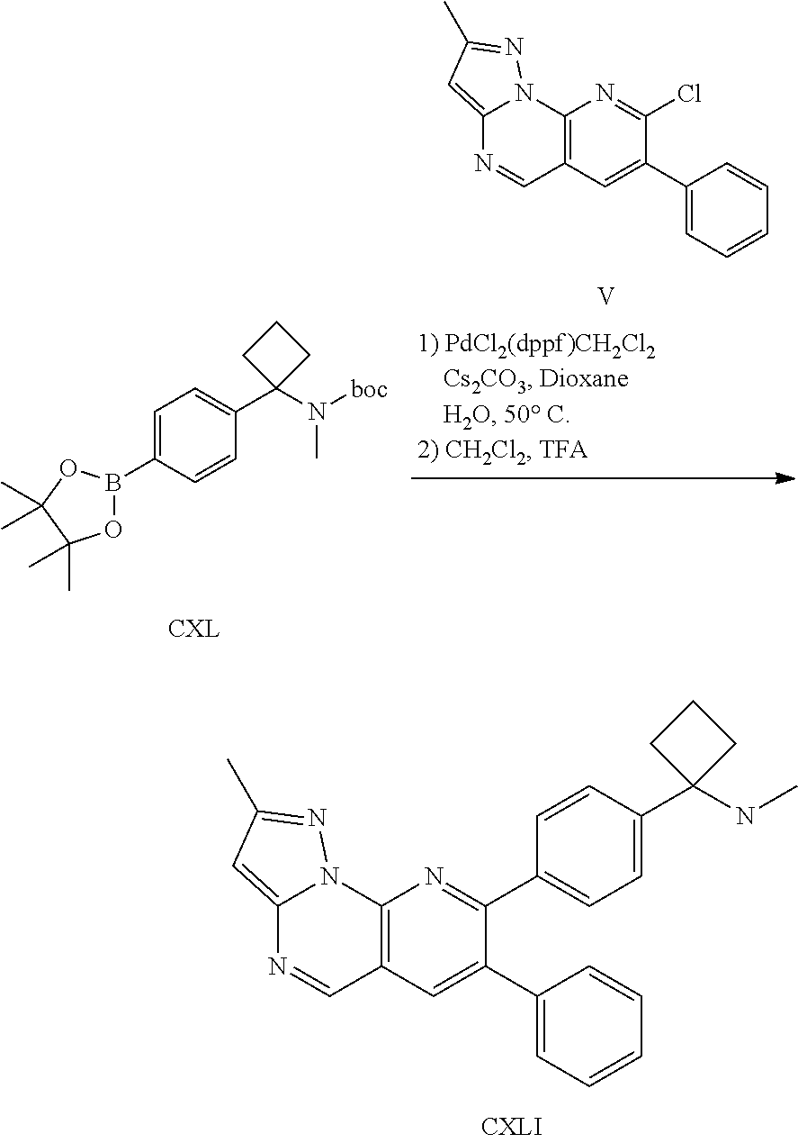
C1=C(B2OC(C)(C)C(C)(C)O2)C=CC(C2(N(C)[boc])CCC2)=C1.C12=C(C=C(C3=CC=CC=C3)C(Cl)=N1)C=NC1=CC(C)=NN21.[V].C12=C(C=C(C3=CC=CC=C3)C(C3=CC=C(C4(NC)CCC4)C=C3)=N1)C=NC1=CC(C)=NN21
